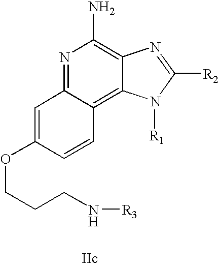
N1=C2C(=C3C(=C1N)N=C([R2])N3[R1])C=CC(OCCCN[R3])=C2
